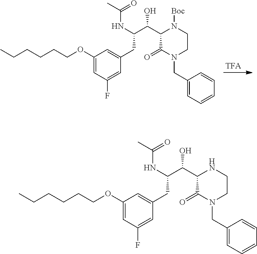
[TFA].CCCCCCOC1=CC(F)=CC(CC(C(C2C(=O)N(CC3=CC=CC=C3)CCN2[Boc])O)NC(C)=O)=C1.CCCCCCOC1=CC(F)=CC(CC(C(C2C(=O)N(CC3=CC=CC=C3)CCN2)O)NC(C)=O)=C1
